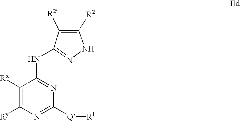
N(C1=NC([Q][R1])=NC([Ry])=C1[Rx])C1=NNC([R2])=C1[R2]
